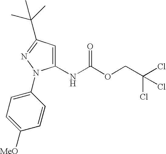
C1(NC(OCC(Cl)(Cl)Cl)=O)=CC(C(C)(C)C)=NN1C1=CC=C([MeO])C=C1
